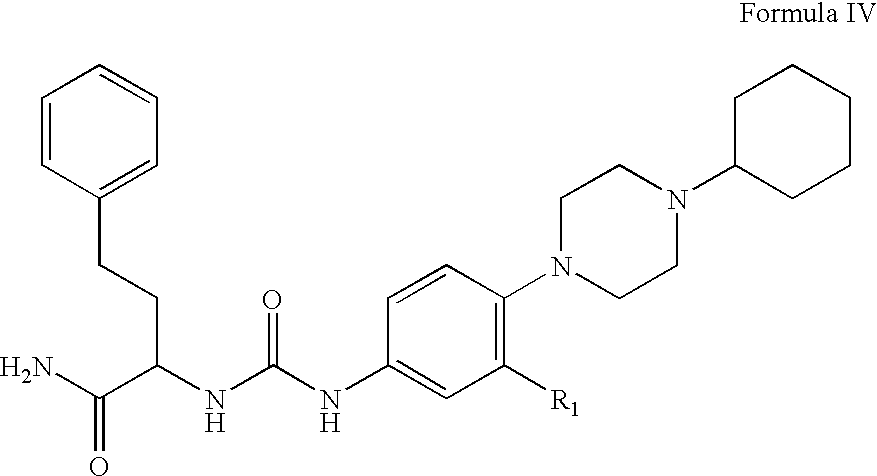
C1=CC(CCC(C(N)=O)NC(NC2=CC([R1])=C(N3CCN(C4CCCCC4)CC3)C=C2)=O)=CC=C1
